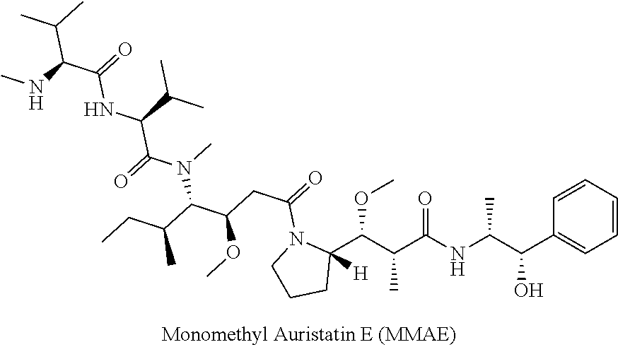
C1=CC=CC(C(C(NC(C(C(C2([H])N(C(=O)CC(C(C(CC)C)N(C)C(=O)C(C(C)C)NC(C(NC)C(C)C)=O)OC)CCC2)OC)C)=O)C)O)=C1
